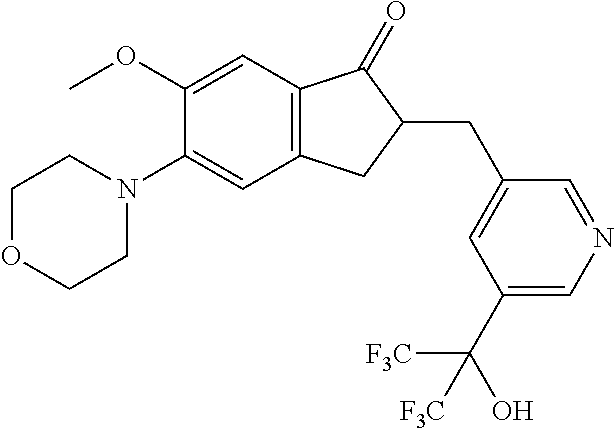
C1(OC)=CC2=C(C=C1N1CCOCC1)CC(CC1=CC(C([F3C])([F3C])O)=CN=C1)C2=O
